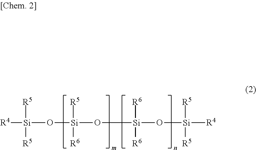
[R4][Si](O[Si](O[Si]([R6])([R6])O[Si]([R5])([R5])[R4])([R5])[R6])([R5])[R5]
